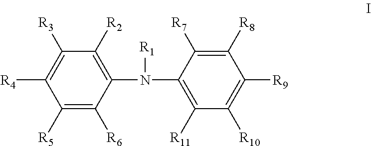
C1([R5])=C([R6])C(N(C2=C([R11])C([R10])=C([R9])C([R8])=C2[R7])[R1])=C([R2])C([R3])=C1[R4]
